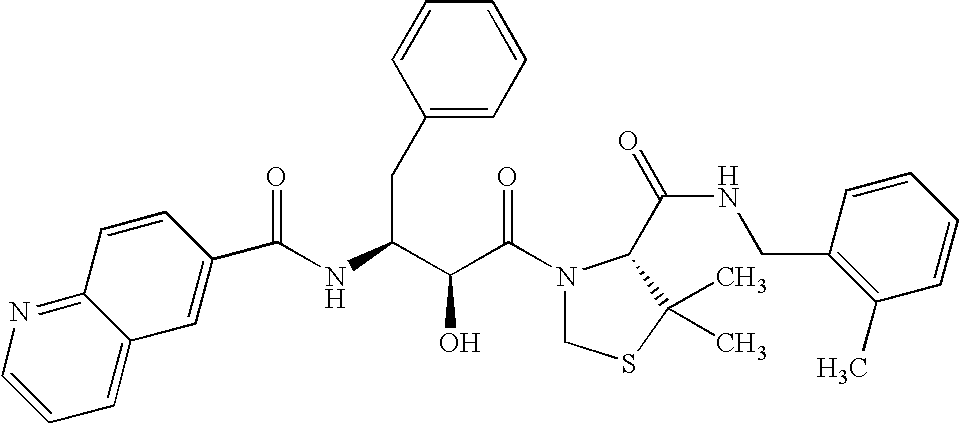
C(C(N1CSC(C)(C)C1C(NCC1=C(C)C=CC=C1)=O)=O)(O)C(CC1=CC=CC=C1)NC(=O)C1=CC2=CC=CN=C2C=C1
